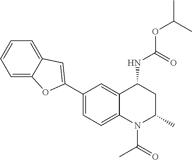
C1=C2C(=CC=C1)C=C(C1=CC=C3N(C(C)=O)C(C)CC(NC(OC(C)C)=O)C3=C1)O2
